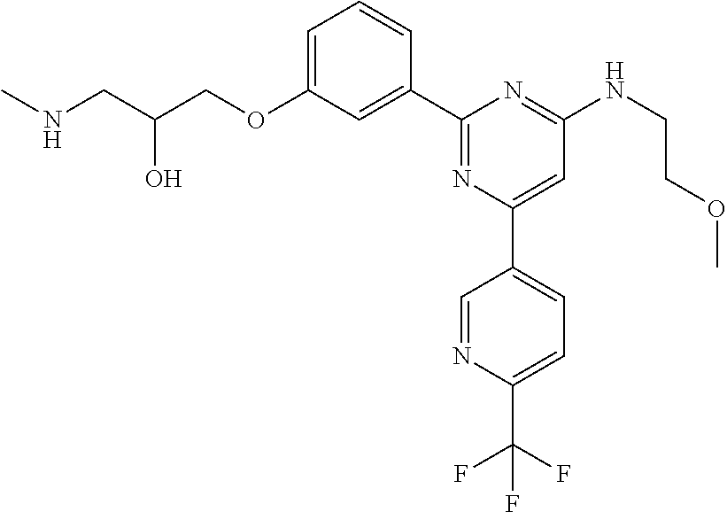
C1=C(OCC(CNC)O)C=C(C2=NC(C3=CC=C(C(F)(F)F)N=C3)=CC(NCCOC)=N2)C=C1
